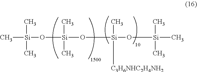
C[Si](C)(C)O[Si](C)(C)O[Si](C)(O[Si](C)(C)C)[C3H6NHC2H4NH2]
